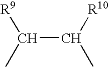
C(C([R10])C)([R9])C
